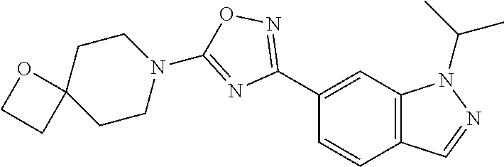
C1(C2=NOC(N3CCC4(CC3)OCC4)=N2)=CC2=C(C=C1)C=NN2C(C)C
